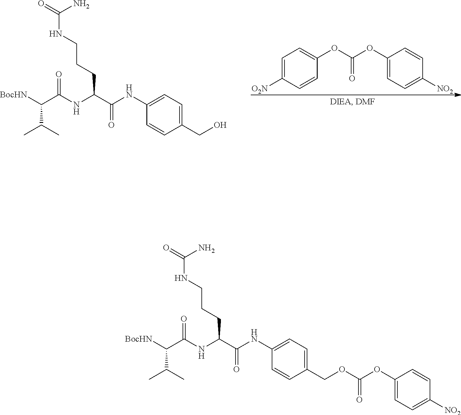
[BocHN]C(C(C)C)C(=O)NC(C(=O)NC1=CC=C(CO)C=C1)CCCNC(N)=O.C1=C([O2N])C=CC(OC(=O)OC2=CC=C([NO2])C=C2)=C1.[BocHN]C(C(C)C)C(=O)NC(C(=O)NC1=CC=C(COC(=O)OC2=CC=C([NO2])C=C2)C=C1)CCCNC(N)=O
